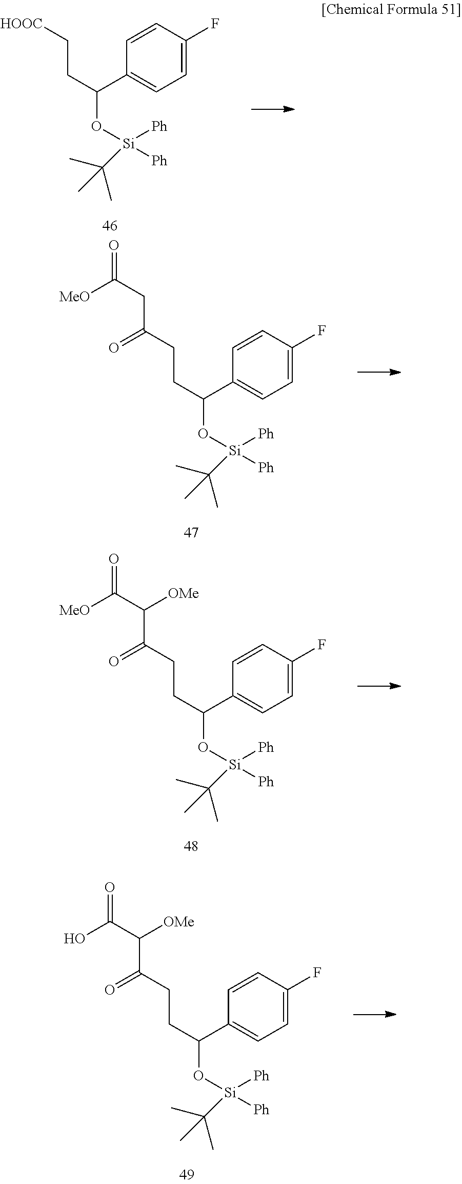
C1=C(F)C=CC(C(CC[HOOC])O[Si]([Ph])([Ph])C(C)(C)C)=C1.C1=C(F)C=CC(C(CCC(=O)CC([MeO])=O)O[Si]([Ph])([Ph])C(C)(C)C)=C1.C1=C(F)C=CC(C(CCC(=O)C(C([MeO])=O)[OMe])O[Si]([Ph])([Ph])C(C)(C)C)=C1.C1=C(F)C=CC(C(CCC(=O)C(C(O)=O)[OMe])O[Si]([Ph])([Ph])C(C)(C)C)=C1
